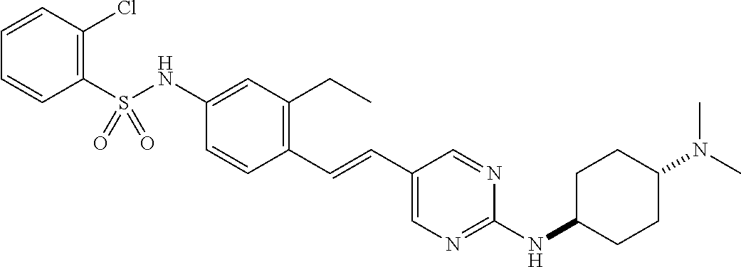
C1(S(NC2=CC(CC)=C(C=CC3=CN=C(NC4CCC(N(C)C)CC4)N=C3)C=C2)(=O)=O)=C(Cl)C=CC=C1
